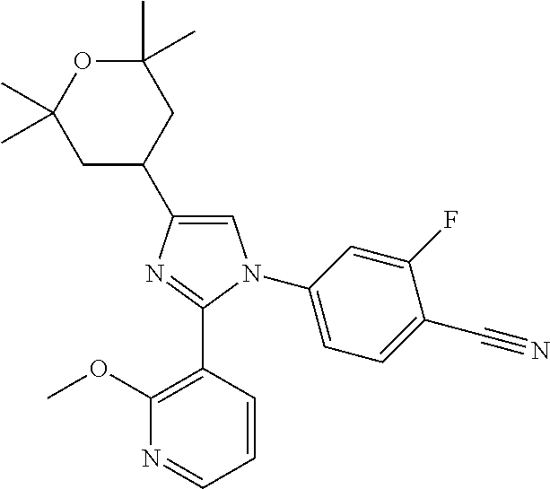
C1=C(C2CC(C)(C)OC(C)(C)C2)N=C(C2=C(OC)N=CC=C2)N1C1=CC=C(C#N)C(F)=C1
